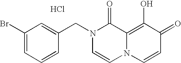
C1(Br)=CC=CC(CN2C=CN3C(=C(O)C(=O)C=C3)C2=O)=C1.Cl
